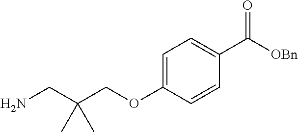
NCC(COC1=CC=C(C([OBn])=O)C=C1)(C)C
